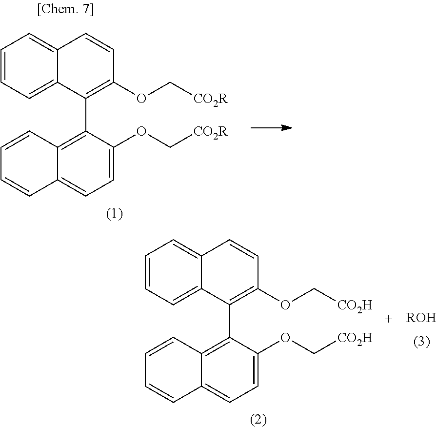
C1=CC=C2C(=C1)C=CC(OC[CO2R])=C2C1=C2C(=CC=C1OC[CO2R])C=CC=C2.C1=CC=C2C(=C1)C=CC(OC[CO2H])=C2C1=C2C(=CC=C1OC[CO2H])C=CC=C2.[ROH]
